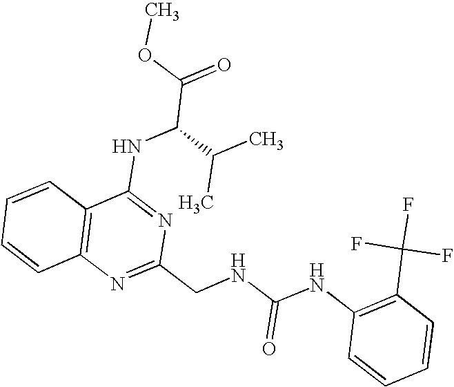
C12=C(N=C(CNC(NC3=C(C(F)(F)F)C=CC=C3)=O)N=C1NC(C(=O)OC)C(C)C)C=CC=C2
